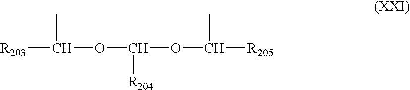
C([R203])(C)OC([R204])OC(C)[R205]
